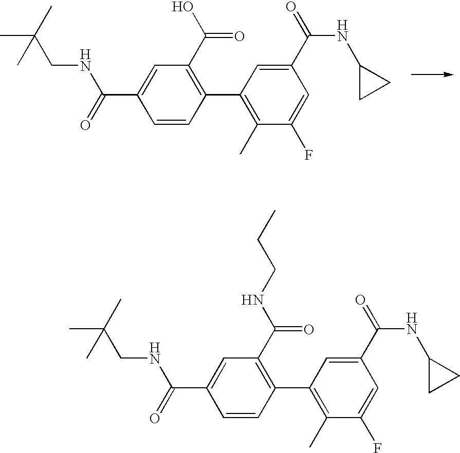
CC(CNC(=O)C1=CC(C(O)=O)=C(C2=C(C)C(F)=CC(C(NC3CC3)=O)=C2)C=C1)(C)C.CC(C)(CNC(=O)C1=CC(C(NCCC)=O)=C(C2=C(C)C(F)=CC(C(NC3CC3)=O)=C2)C=C1)C
